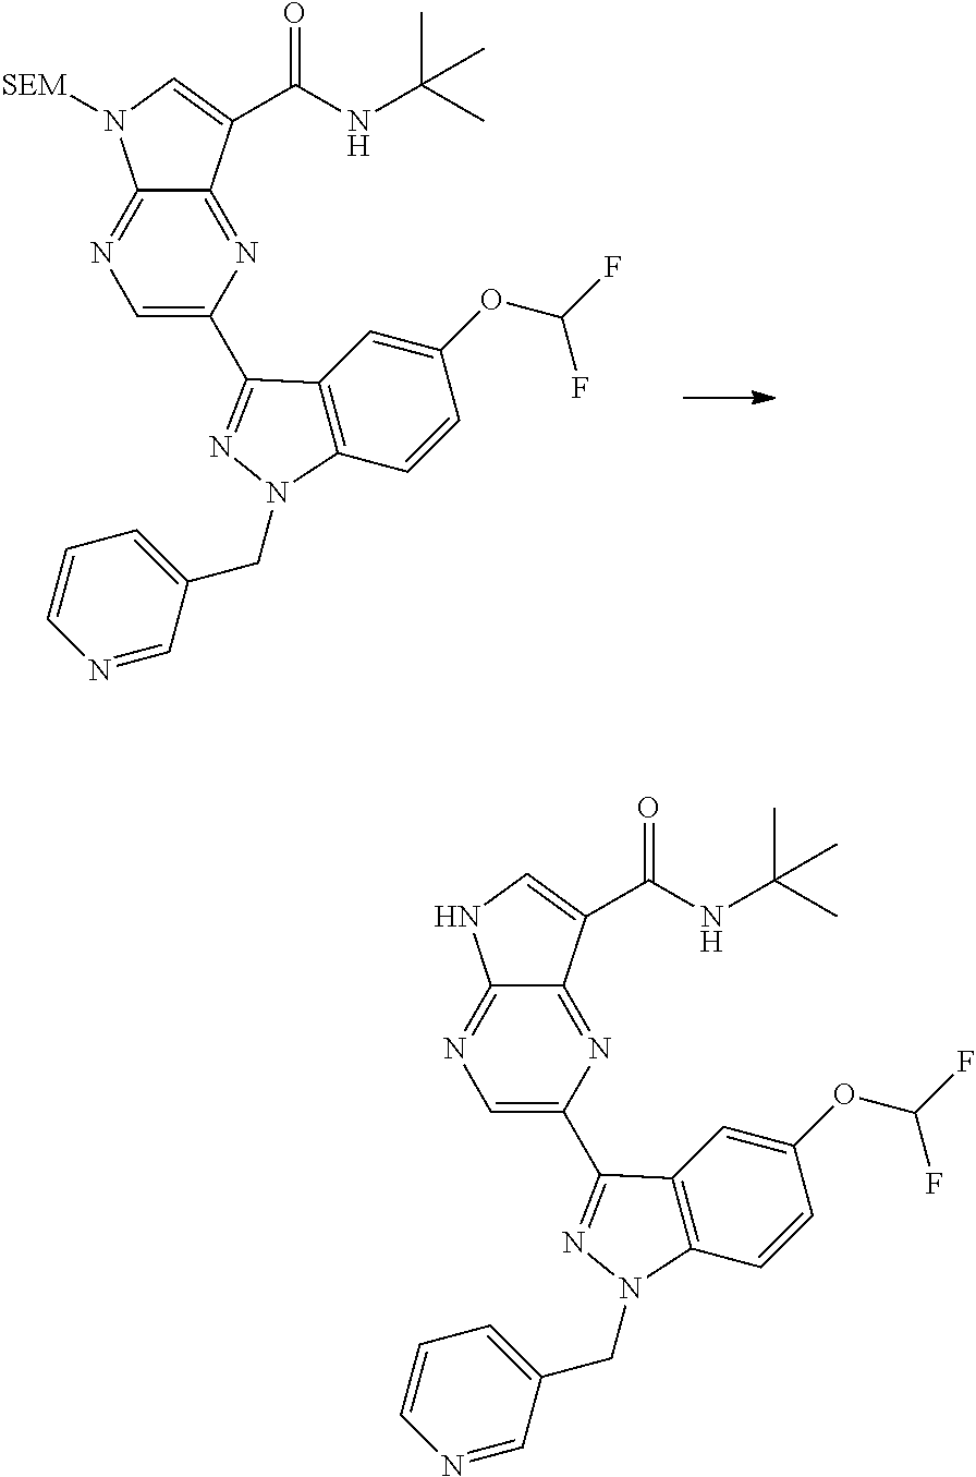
N1=C2C(=NC(C3=NN(CC4=CC=CN=C4)C4=C3C=C(OC(F)F)C=C4)=C1)C(C(NC(C)(C)C)=O)=CN2.N1=C2C(=NC(C3=NN(CC4=CC=CN=C4)C4=C3C=C(OC(F)F)C=C4)=C1)C(C(NC(C)(C)C)=O)=CN2[SEM]
